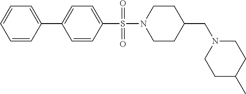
C1N(S(C2=CC=C(C3=CC=CC=C3)C=C2)(=O)=O)CCC(CN2CCC(C)CC2)C1
